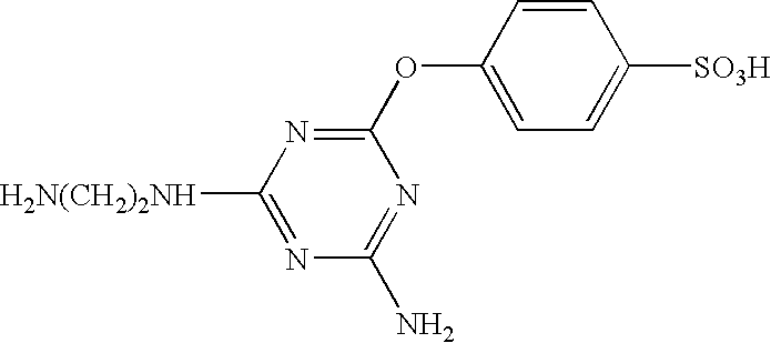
O(C1=NC([H2N(CH2)2NH])=NC(N)=N1)C1=CC=C([SO3H])C=C1
